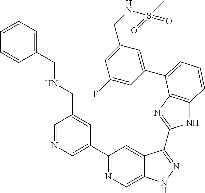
C1=NC=C(C2=NC=C3C(=C2)C(C2=NC4=C(N2)C=CC=C4C2=CC(CNS(C)(=O)=O)=CC(F)=C2)=NN3)C=C1CNCC1=CC=CC=C1
